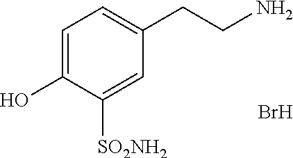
C1=C(O)C([SO2NH2])=CC(CCN)=C1.Br
